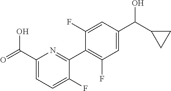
C1(C(=O)O)=CC=C(F)C(C2=C(F)C=C(C(O)C3CC3)C=C2F)=N1
